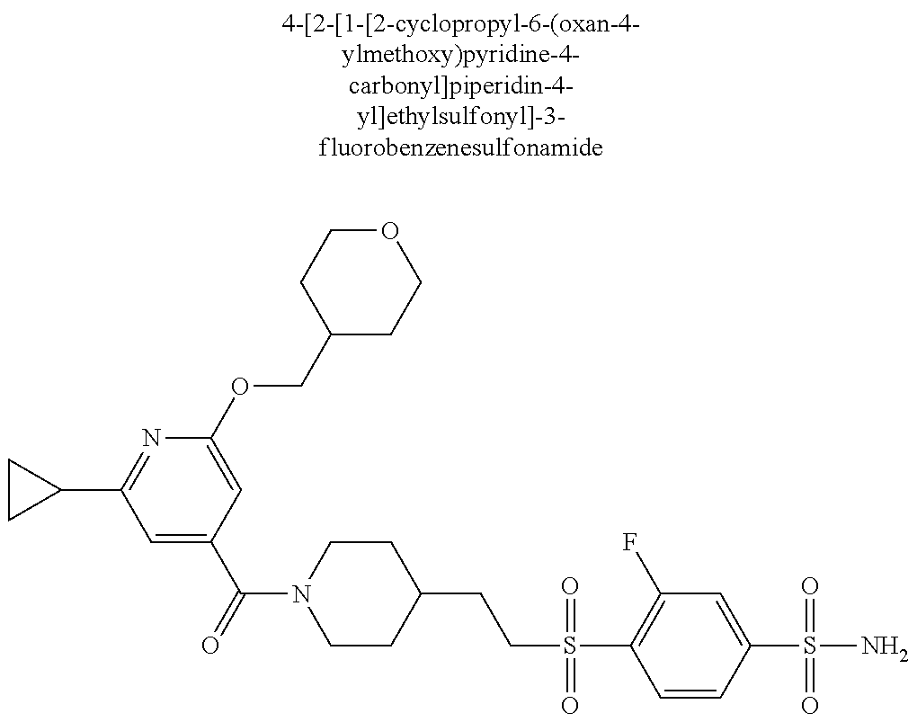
C1CC1C1=NC(OCC2CCOCC2)=CC(C(N2CCC(CCS(=O)(=O)C3=C(F)C=C(S(=O)(=O)N)C=C3)CC2)=O)=C1
